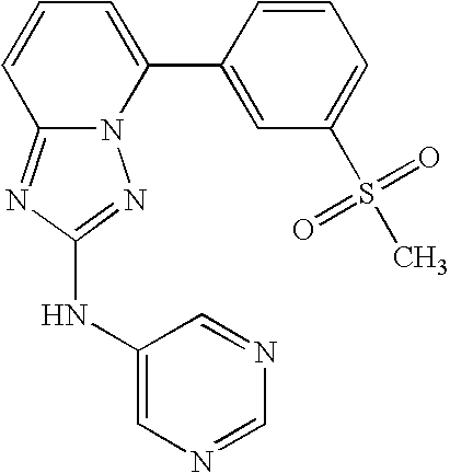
N12C(=NC(NC3=CN=CN=C3)=N1)C=CC=C2C1=CC(S(C)(=O)=O)=CC=C1
